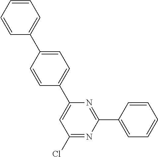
C1=CC(C2=CC=CC=C2)=CC=C1C1=CC(Cl)=NC(C2=CC=CC=C2)=N1
